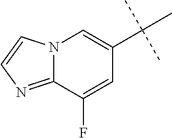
N12C(=NC=C1)C(F)=CC(C(C)(C)C)=C2
